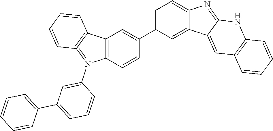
C1=C(C2=CC3=C(C=C2)N(C2=CC(C4=CC=CC=C4)=CC=C2)=C2=C3C=CC=C2)C=C2C(=C1)N=C1C2=CC2=C(N1)C=CC=C2
